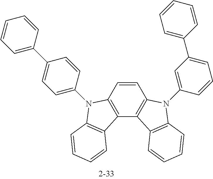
C1=CC2=C(C3=C1N(C1=CC(C4=CC=CC=C4)=CC=C1)C1=C3C=CC=C1)C1=C(N2C2=CC=C(C3=CC=CC=C3)C=C2)C=CC=C1
